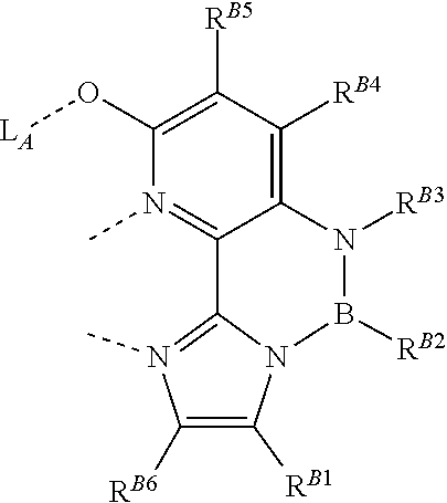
[RB6]C1=C([RB1])N2C(=N1C)C1=N(C)C(O[LA])=C([RB5])C([RB4])=C1N([RB3])B2[RB2]
